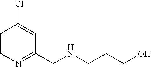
ClC1=CC(CNCCCO)=NC=C1
